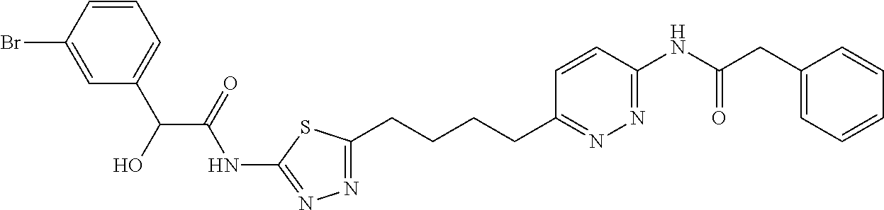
C1=CC(CCCCC2=NN=C(NC(C(C3=CC=CC(Br)=C3)O)=O)S2)=NN=C1NC(CC1=CC=CC=C1)=O
